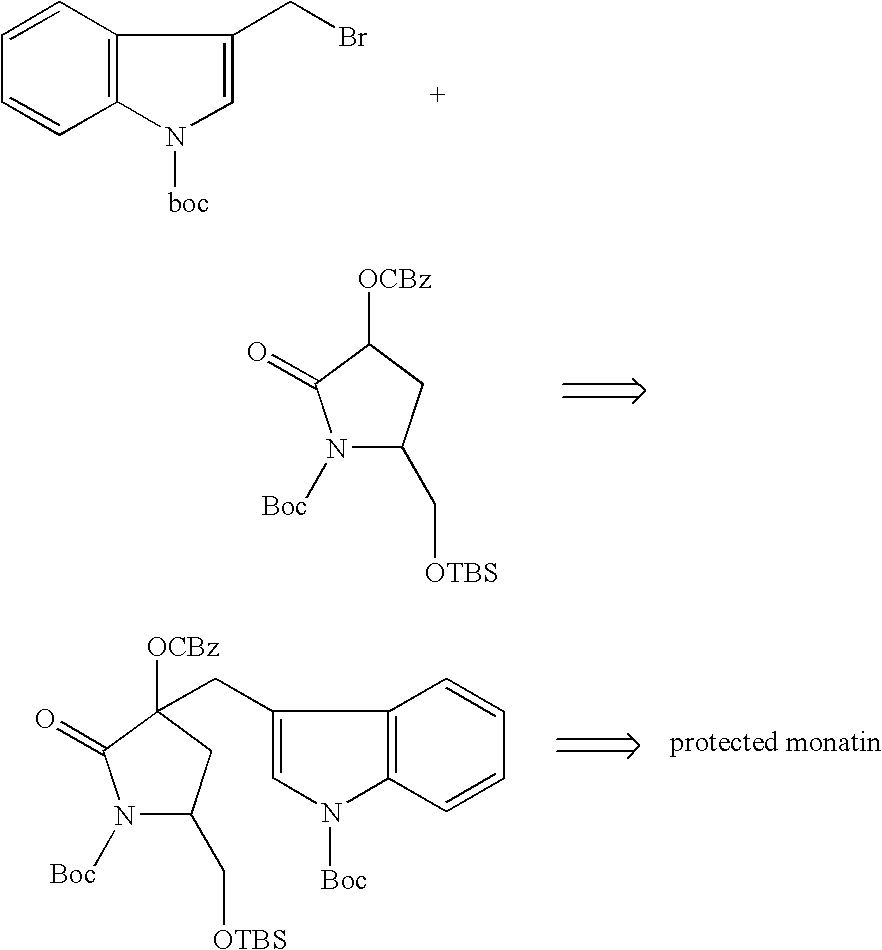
C1=CC=CC2=C1C(CBr)=CN2[boc].N1([Boc])C(C[OTBS])CC([OCBz])C1=O.N1([Boc])C(C[OTBS])CC([OCBz])(CC2=CN([Boc])C3=C2C=CC=C3)C1=O
